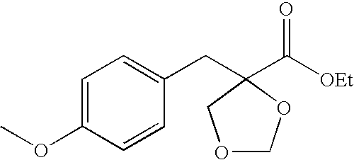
C1=C(OC)C=CC(CC2(C([OEt])=O)COCO2)=C1
